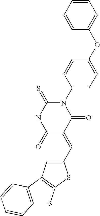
C1=CC=CC(OC2=CC=C(N3C(=S)NC(=O)C(=CC4=CC5=C(S4)SC4=C5C=CC=C4)C3=O)C=C2)=C1
